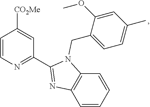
[CO2Me]C1=CC(C2=NC3=C(C=CC=C3)N2CC2=CC=C(C)C=C2OC)=NC=C1
